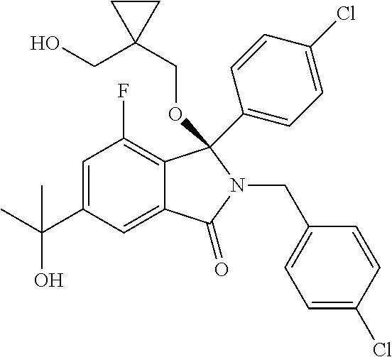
C1=C(C(C)(O)C)C=C2C(=C1F)C(C1=CC=C(Cl)C=C1)(OCC1(CO)CC1)N(CC1=CC=C(Cl)C=C1)C2=O
